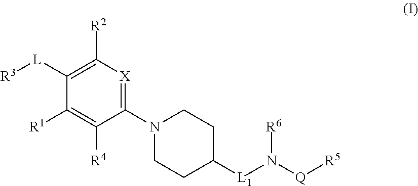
C1([L][R3])=C([R2])[X]=C(N2CCC([L1]N([Q][R5])[R6])CC2)C([R4])=C1[R1]
